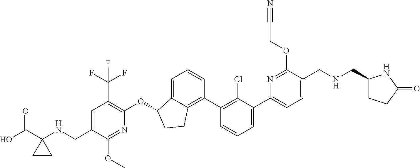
O(C1C2=CC=CC(C3=C(Cl)C(C4=CC=C(CNCC5CCC(=O)N5)C(OCC#N)=N4)=CC=C3)=C2CC1)C1=C(C(F)(F)F)C=C(CNC2(C(O)=O)CC2)C(OC)=N1
